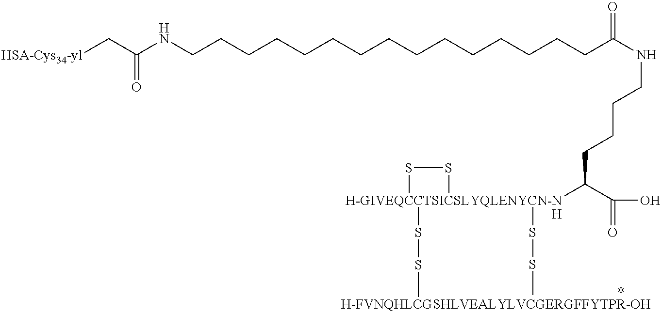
[HSA-Cys34-yl]CC(NCCCCCCCCCCCCCCCC(NCCCCC([H-GIVEQCCTSICSLYQLENYCN-NH]1(SSC)(SSC)SS1)C(O)=O)=O)=O
